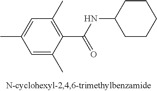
C1=C(C)C(C(NC2CCCCC2)=O)=C(C)C=C1C
